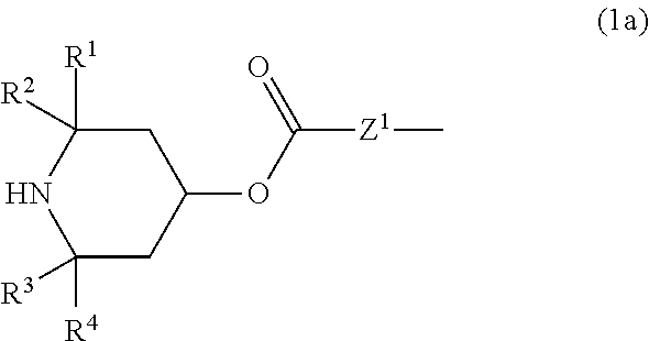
[Z1](C(OC1CC([R1])([R2])NC([R4])([R3])C1)=O)C
